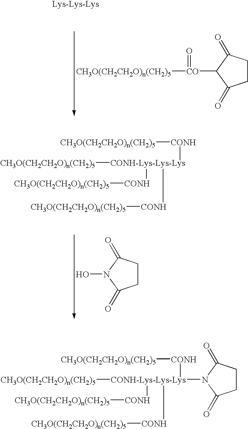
[CH3O(CH2CH2O)n(CH2)5][CO](C1C(=O)CCC1=O)=O.C1CC(=O)N(O)C1=O.[CH3O(CH2CH2O)n(CH2)5][CONH][CONH-Lys-Lys-Lys]([CH3O(CH2CH2O)n(CH2)5])([CONH][CH3O(CH2CH2O)n(CH2)5])[CONH][CH3O(CH2CH2O)n(CH2)5].[CH3O(CH2CH2O)n(CH2)5][CONH][CONH-Lys-Lys-Lys]([CH3O(CH2CH2O)n(CH2)5])([CONH][CH3O(CH2CH2O)n(CH2)5])([CONH][CH3O(CH2CH2O)n(CH2)5])N1C(=O)CCC1=O
